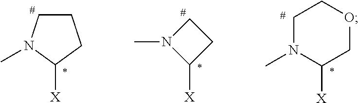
C1CN(C)C([X])C1.C1N(C)C([X])C1.C1N(C)C([X])COC1
